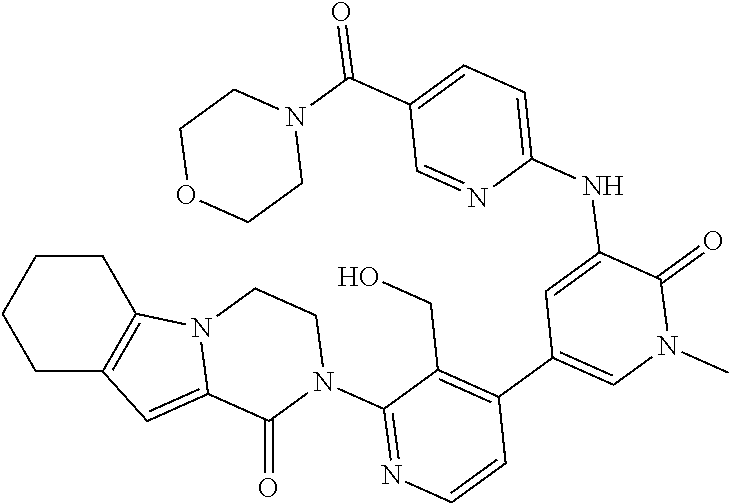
C1C2=C(CCC1)N1C(=C2)C(=O)N(C2=NC=CC(C3=CN(C)C(=O)C(NC4=CC=C(C(N5CCOCC5)=O)C=N4)=C3)=C2CO)CC1
